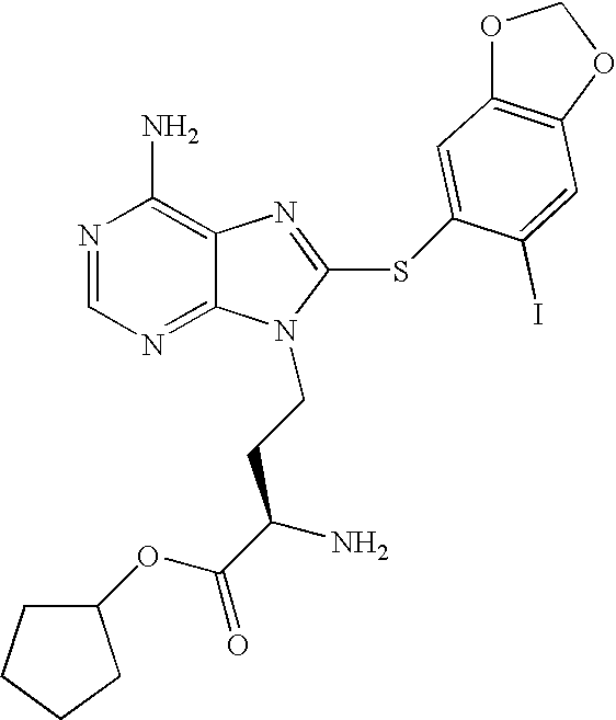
N1=CN=C2C(=C1N)N=C(SC1=CC3=C(OCO3)C=C1I)N2CCC(C(OC1CCCC1)=O)N
